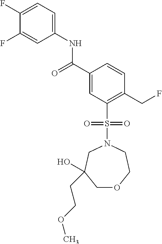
C(C1=CC(S(N2CCOCC(O)(CCOC)C2)(=O)=O)=C(CF)C=C1)(=O)NC1=CC=C(F)C(F)=C1
